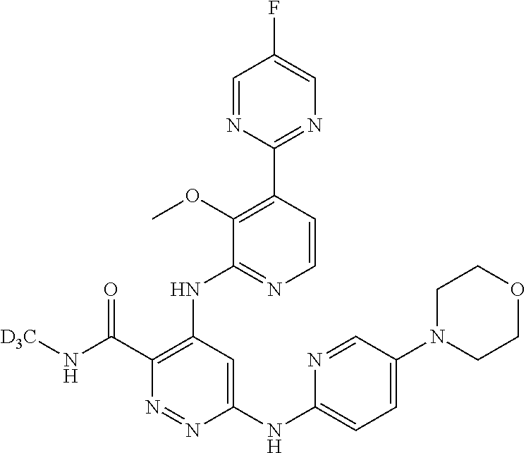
C1(C2=C(OC)C(NC3=C(C(N[D3C])=O)N=NC(NC4=CC=C(N5CCOCC5)C=N4)=C3)=NC=C2)=NC=C(F)C=N1
